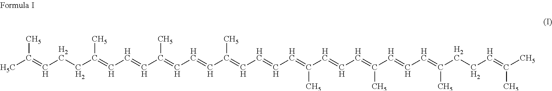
[H5C]C(=CCCC(=CC=CC(=CC=CC(=CC=CC=C(C=CC=C(C=CC=C(CCC=C([CH5])[CH5])[CH5])[CH5])[CH5])[CH5])[CH5])[CH5])[CH5]
